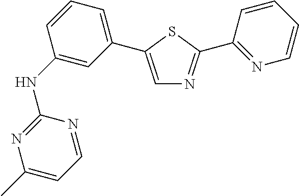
C1(NC2=CC(C3=CN=C(C4=NC=CC=C4)S3)=CC=C2)=NC(C)=CC=N1
